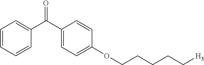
C1=CC=CC(C(C2=CC=C(OCCCCC[H3])C=C2)=O)=C1
